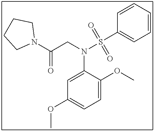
C1=CC=CC(S(N(C2=CC(OC)=CC=C2OC)CC(N2CCCC2)=O)(=O)=O)=C1
